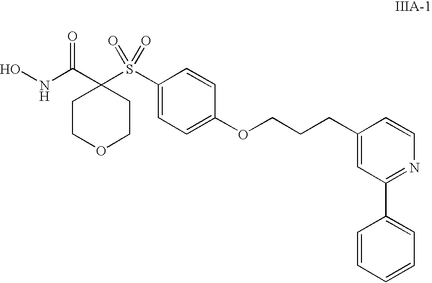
ONC(C1(S(C2=CC=C(OCCCC3=CC(C4=CC=CC=C4)=NC=C3)C=C2)(=O)=O)CCOCC1)=O
